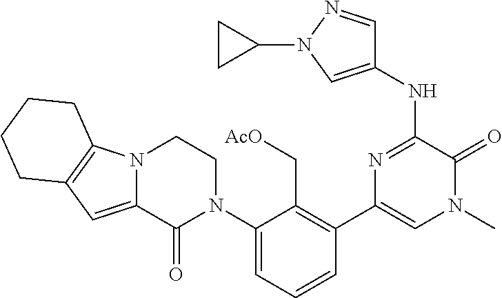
C1(N2CCN3C(=CC4=C3CCCC4)C2=O)=CC=CC(C2=CN(C)C(=O)C(NC3=CN(C4CC4)N=C3)=N2)=C1C[AcO]
